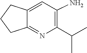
C1(C(C)C)=C(N)C=C2C(=N1)CCC2
